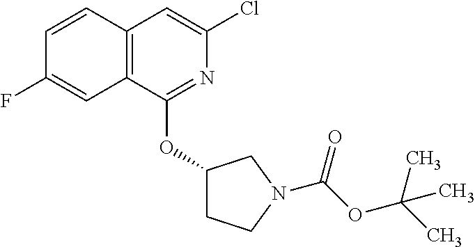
N1=C(OC2CCN(C(OC(C)(C)C)=O)C2)C2=C(C=C1Cl)C=CC(F)=C2
